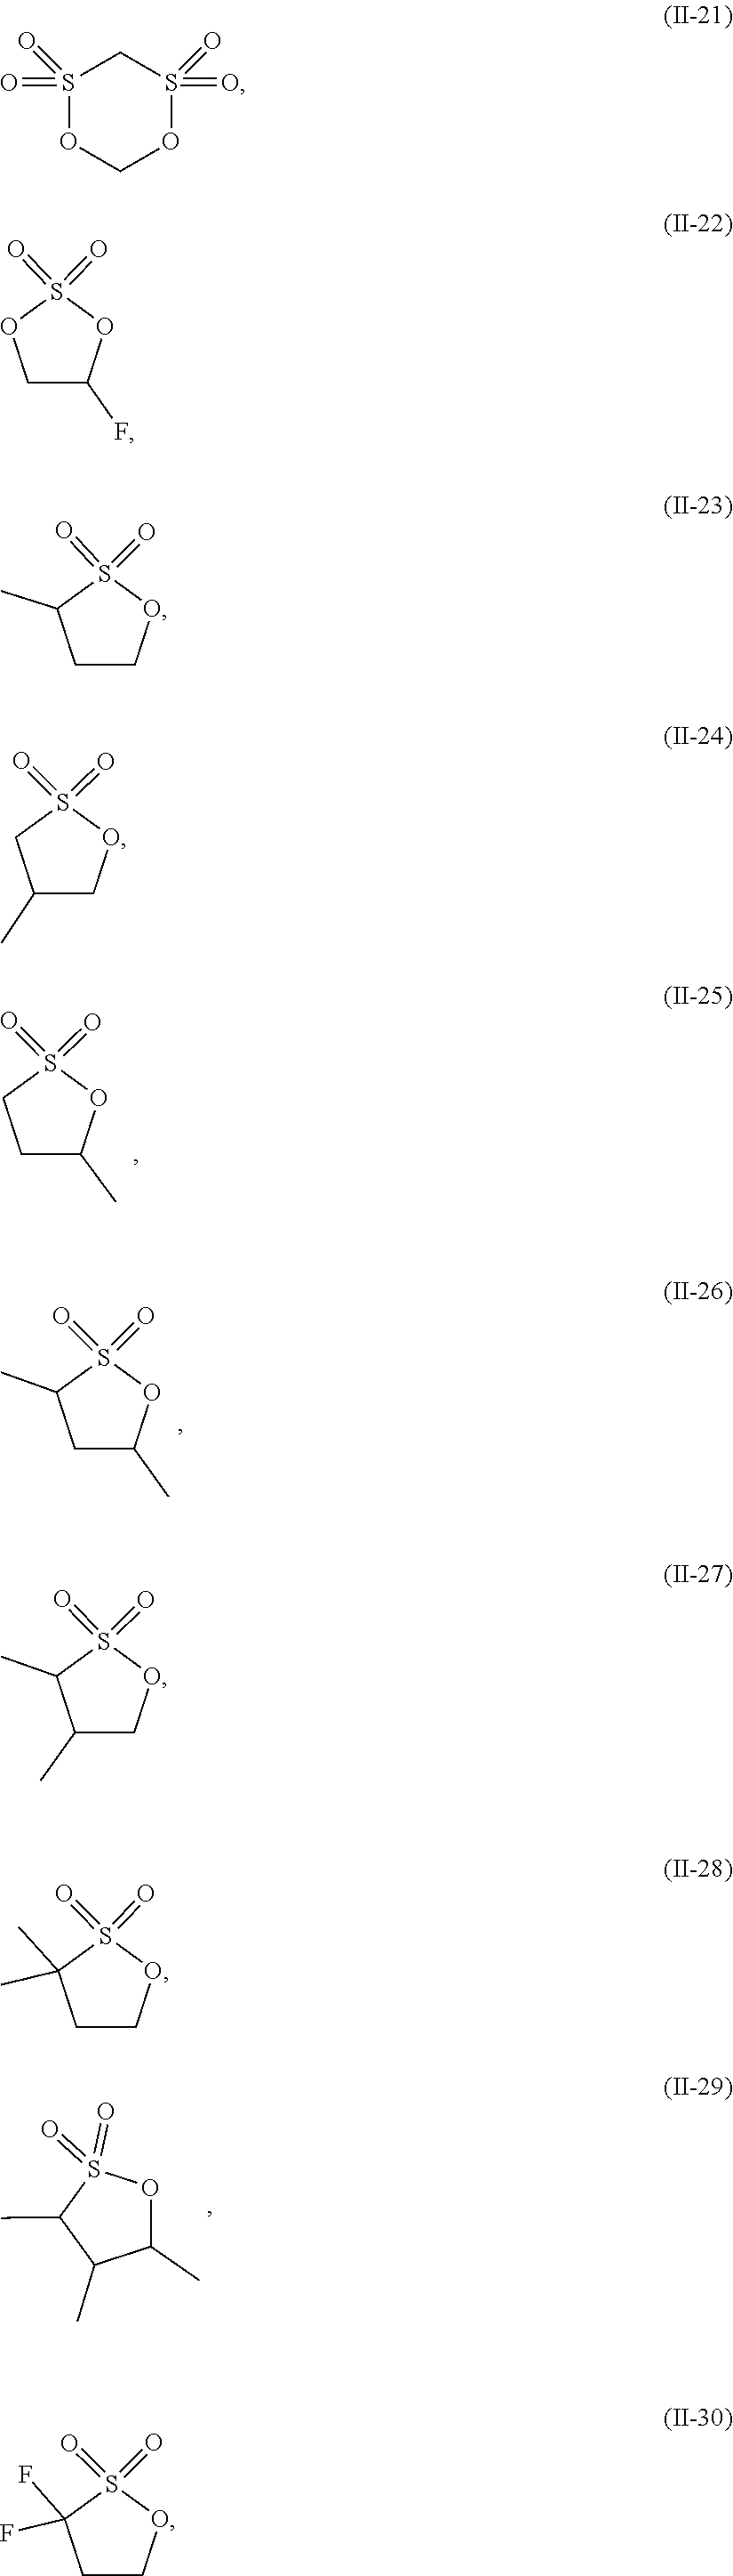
O=S1(=O)CCC(C)O1.O=S1(=O)OC(C)CC1C.CC1C(C)C(C)OS1(=O)=O.C1S(=O)(=O)OCOS1(=O)=O.S1(=O)(=O)OCC(F)O1.O=S1(=O)C(C)CCO1.O=S1(=O)CC(C)CO1.S1(=O)(=O)C(C)C(C)CO1.O=S1(=O)OCCC1(C)C.O=S1(=O)OCCC1(F)F
